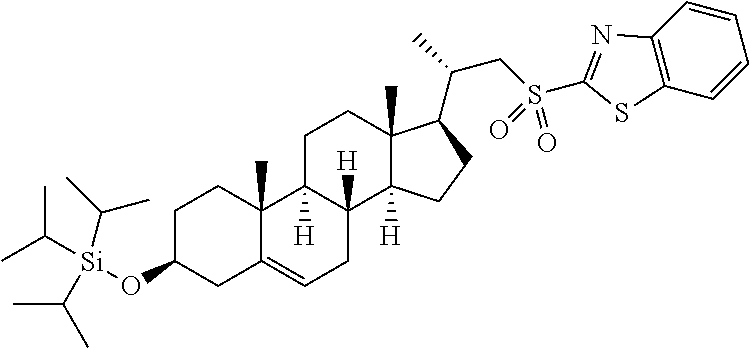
C1C(O[Si](C(C)C)(C(C)C)C(C)C)CC2=CCC3([H])C([H])(C2(C)C1)CCC1(C)C3([H])CCC1C(CS(C1=NC2=C(S1)C=CC=C2)(=O)=O)C
